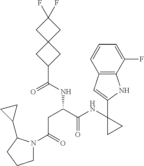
C(C(C(NC1(C2=CC3=C(N2)C(F)=CC=C3)CC1)=O)NC(C1CC2(C1)CC(F)(F)C2)=O)C(=O)N1CCCC1C1CC1
